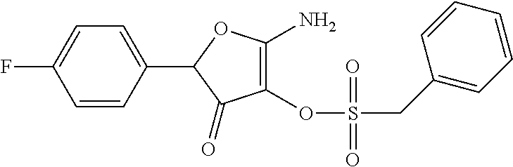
C1=CC(C2C(=O)C(OS(CC3=CC=CC=C3)(=O)=O)=C(N)O2)=CC=C1F
